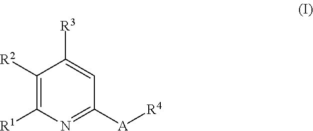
C1([R2])=C([R1])N=C([A][R4])C=C1[R3]
